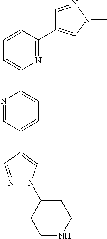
N1=CC(C2=CN(C3CCNCC3)N=C2)=CC=C1C1=CC=CC(C2=CN(C)N=C2)=N1
